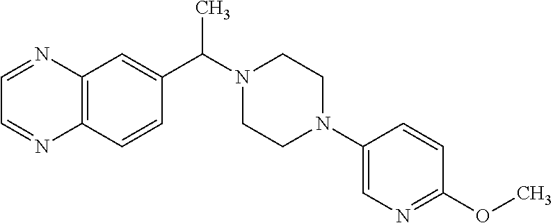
C12=C(C=CC(C(N3CCN(C4=CN=C(OC)C=C4)CC3)C)=C1)N=CC=N2
